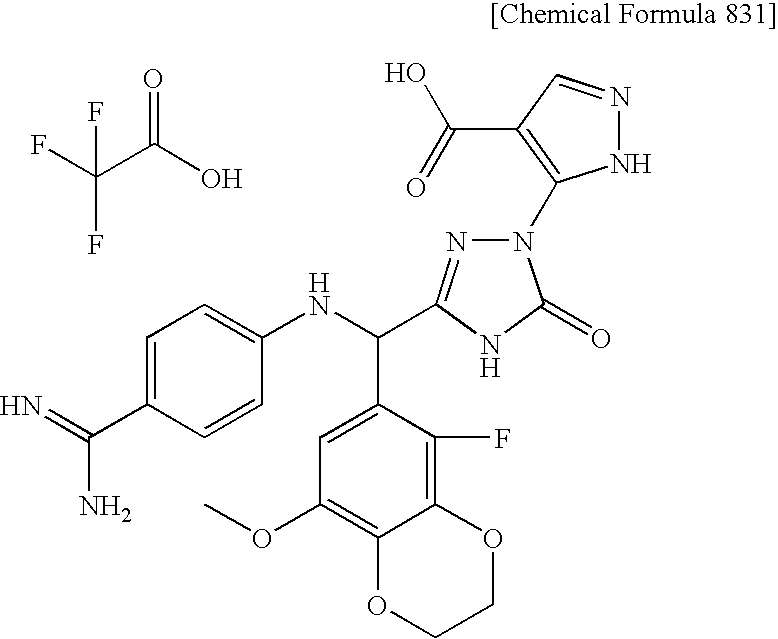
FC(C(O)=O)(F)F.N=C(C1=CC=C(NC(C2=CC(OC)=C3C(=C2F)OCCO3)C2=NN(C3=C(C(=O)O)C=NN3)C(=O)N2)C=C1)N
